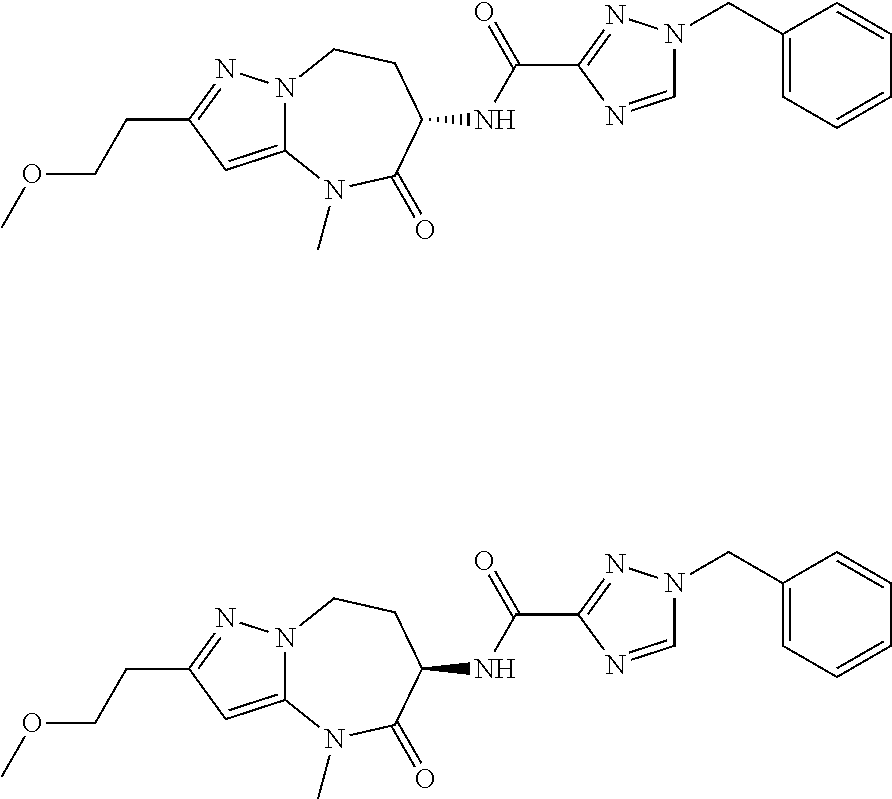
COCCC1=NN2C(=C1)N(C)C(=O)C(NC(C1=NN(CC3=CC=CC=C3)C=N1)=O)CC2.COCCC1=NN2C(=C1)N(C)C(=O)C(NC(C1=NN(CC3=CC=CC=C3)C=N1)=O)CC2
